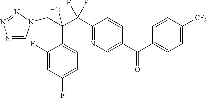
N1=CN(CC(C(C2=NC=C(C(C3=CC=C([CF3])C=C3)=O)C=C2)(F)F)(O)C2=CC=C(F)C=C2F)N=N1
